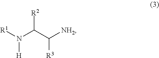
[R1]N(C(C([NH2])[R3])[R2])[H]
